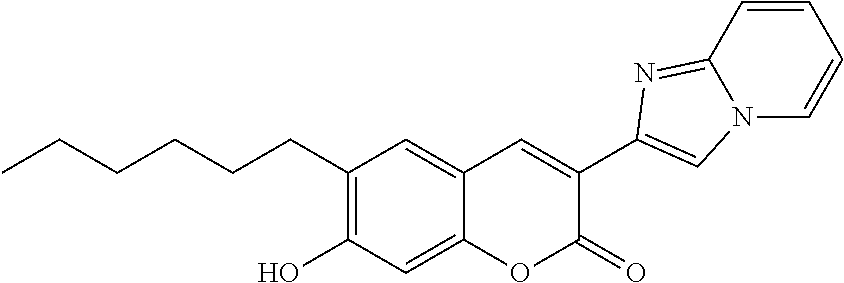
C1(CCCCCC)=C(O)C=C2C(=C1)C=C(C1=CN3C(=N1)C=CC=C3)C(=O)O2
